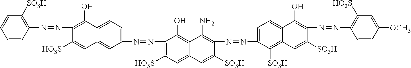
C1=CC(N=NC2=C(O)C3=CC=C(N=NC4=C([HO3S])C=C5C(=C4O)C(N)=C(N=NC4=CC=C6C(=C4[SO3H])C=C([SO3H])C(N=NC4=C([HO3S])C=C([OCH3])C=C4)=C6O)C([SO3H])=C5)C=C3C=C2[HO3S])=C([SO3H])C=C1
